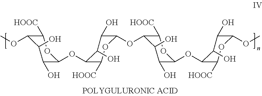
C1(O)C(OC2C([HOOC])OC(OC3C(O)C(O)C(OC4C([HOOC])OC(OC)C(O)C4O)OC3[HOOC])C(O)C2O)OC([HOOC])C(OC)C1O
